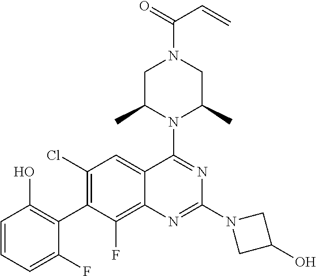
C1=CC=C(F)C(C2=C(Cl)C=C3C(=C2F)N=C(N2CC(O)C2)N=C3N2C(C)CN(C(=O)C=C)CC2C)=C1O
